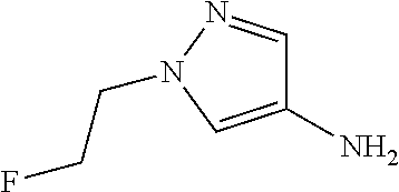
C1=NN(CCF)C=C1N
